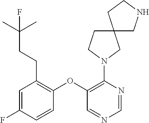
C1(OC2=C(N3CC4(CC3)CNCC4)N=CN=C2)=C(CCC(C)(C)F)C=C(F)C=C1
